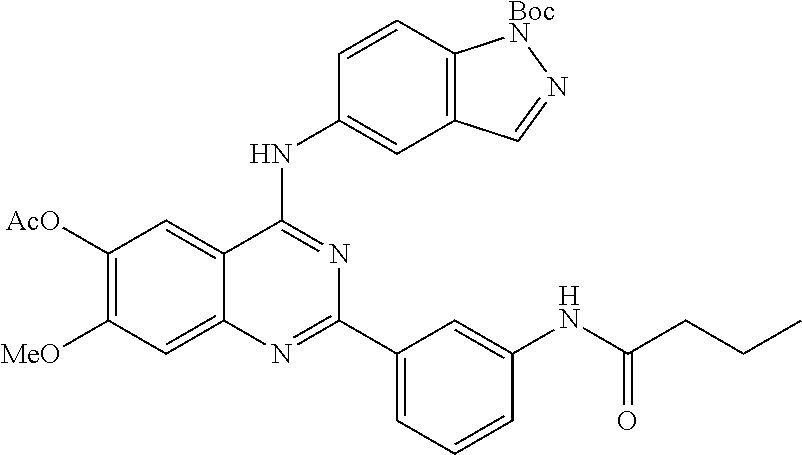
C1([AcO])=C([MeO])C=C2C(=C1)C(NC1=CC3=C(C=C1)[BocN]N=C3)=NC(C1=CC=CC(NC(CCC)=O)=C1)=N2
